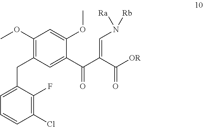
C1(Cl)=C(F)C(CC2=C(OC)C=C(OC)C(C(=O)C(C(=O)[OR])=CN([Rb])[Ra])=C2)=CC=C1
